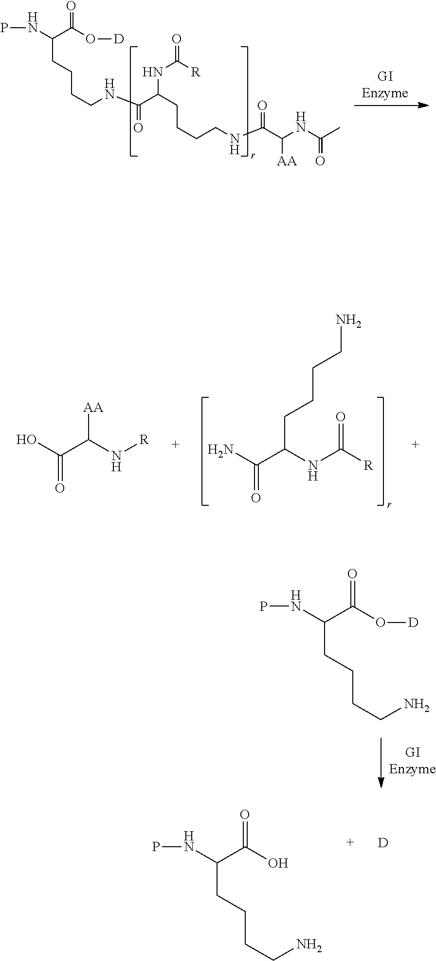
N(C(C(O[D])=O)CCCCNC(C(CCCCNC(C(NC(C)=O)[AA])=O)NC(=O)[R])=O)P.OC(C(N[R])[AA])=O.NC(C(NC([R])=O)CCCCN)=O.N(C(C(O[D])=O)CCCCN)P.[D].N(C(C(O)=O)CCCCN)P
